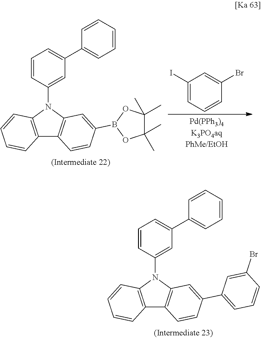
C12=C(N(C3=CC(C4=CC=CC=C4)=CC=C3)C3=C1C=CC(C1=CC=CC(Br)=C1)=C3)C=CC=C2.C12=C(N(C3=CC(C4=CC=CC=C4)=CC=C3)C3=C1C=CC(B1OC(C)(C)C(C)(C)O1)=C3)C=CC=C2.C1(I)=CC=CC(Br)=C1
